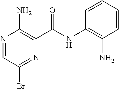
N1=CC(Br)=NC(C(NC2=C(N)C=CC=C2)=O)=C1N
